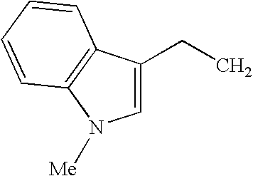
C1=C(CC)C2=C(N1[Me])C=CC=C2
